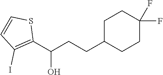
C1C(CCC(C2=C(I)C=CS2)O)CCC(F)(F)C1
